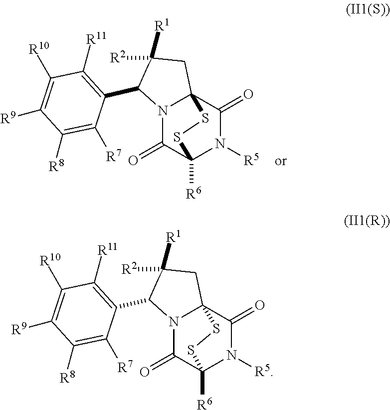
C1([R1])([R2])C(C2=C([R11])C([R10])=C([R9])C([R8])=C2[R7])N2C3(C1)C(=O)N([R5])C([R6])(C2=O)SS3.C1([R1])([R2])C(C2=C([R11])C([R10])=C([R9])C([R8])=C2[R7])N2C3(C1)C(=O)N([R5])C([R6])(C2=O)SS3
